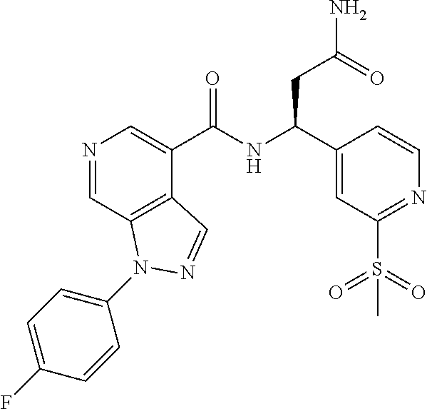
N1=CC2=C(C(C(NC(C3=CC(S(=O)(=O)C)=NC=C3)CC(=O)N)=O)=C1)C=NN2C1=CC=C(F)C=C1
